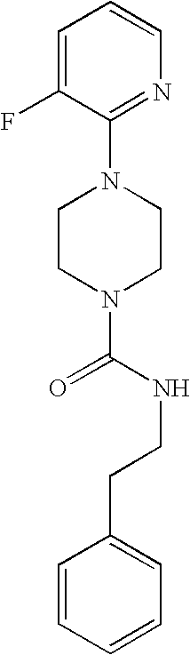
C1(N2CCN(C(NCCC3=CC=CC=C3)=O)CC2)=NC=CC=C1F
